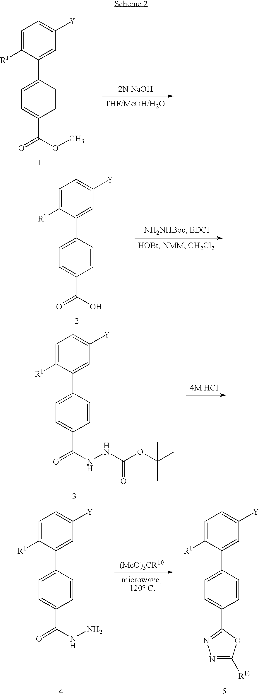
C1=C([R1])C(C2=CC=C(C(OC)=O)C=C2)=CC([Y])=C1.C1=C([R1])C(C2=CC=C(C(O)=O)C=C2)=CC([Y])=C1.C1=C([R1])C(C2=CC=C(C(NNC(OC(C)(C)C)=O)=O)C=C2)=CC([Y])=C1.C1=C([R1])C(C2=CC=C(C(NN)=O)C=C2)=CC([Y])=C1.C1=C([R1])C(C2=CC=C(C3=NN=C([R10])O3)C=C2)=CC([Y])=C1
